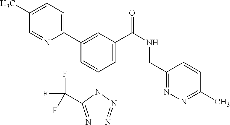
C1=C(C)C=NC(C2=CC(C(NCC3=NN=C(C)C=C3)=O)=CC(N3C(C(F)(F)F)=NN=N3)=C2)=C1
